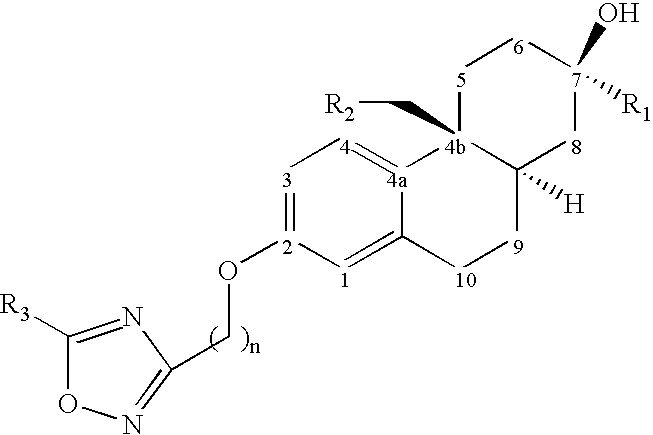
O([2]1=[3][4]=[4a]2C(=[1]1)[10][9]C1([H])[4b]2(C[R2])[5][6][7]([R1])(O)[8]1)CC1=NOC([R3])=N1
